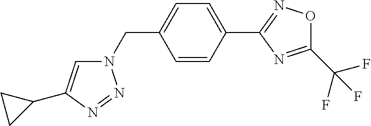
N1(CC2=CC=C(C3=NOC(C(F)(F)F)=N3)C=C2)C=C(C2CC2)N=N1
